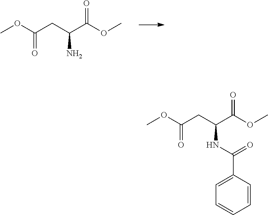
COC(CC(C(OC)=O)N)=O.COC(CC(C(OC)=O)NC(=O)C1=CC=CC=C1)=O
